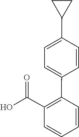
OC(C1=C(C2=CC=C(C3CC3)C=C2)C=CC=C1)=O
